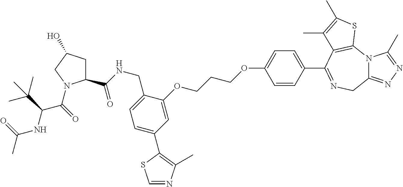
N1=C2N(C(C)=N1)C1=C(C(C3=CC=C(OCCCOC4=CC(C5=C(C)N=CS5)=CC=C4CNC(C4CC(O)CN4C(=O)C(C(C)(C)C)NC(C)=O)=O)C=C3)=NC2)C(C)=C(C)S1
